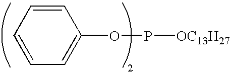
C1=C(OP[OC13H27])C=CC=C1
